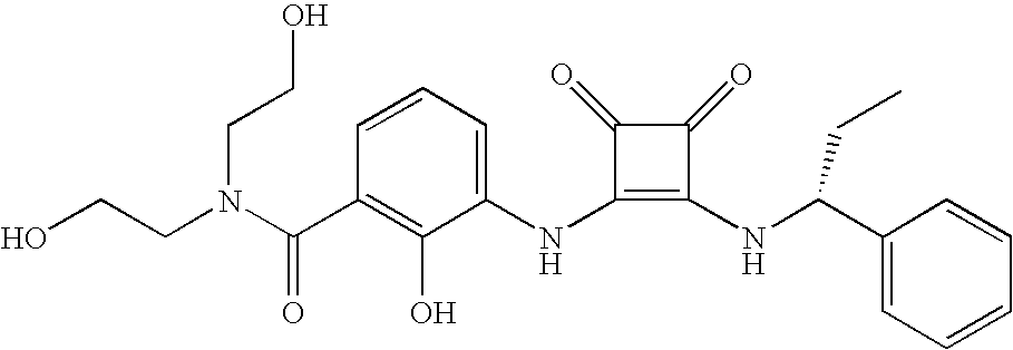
N(C1=C(NC(CC)C2=CC=CC=C2)C(=O)C1=O)C1=CC=CC(C(=O)N(CCO)CCO)=C1O
